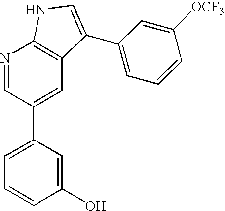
N1=CC(C2=CC=CC(O)=C2)=CC2=C1NC=C2C1=CC=CC([OCF3])=C1
